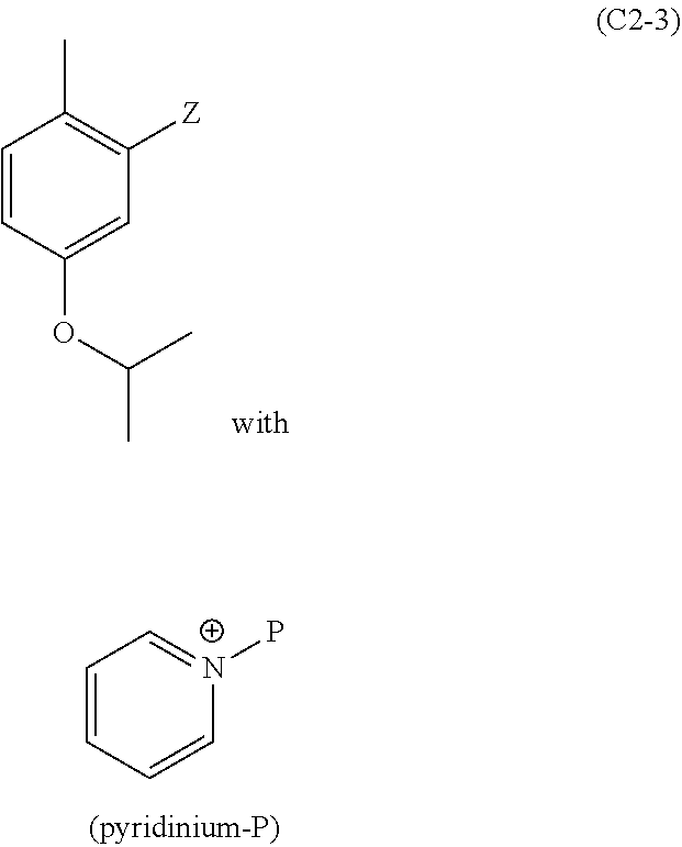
C1=CC=C[N+](P)=C1.C1=CC(OC(C)C)=CC([Z])=C1C
